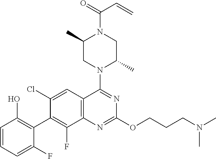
C1=CC=C(F)C(C2=C(F)C3=C(C=C2Cl)C(N2C(C)CN(C(=O)C=C)C(C)C2)=NC(OCCCN(C)C)=N3)=C1O
